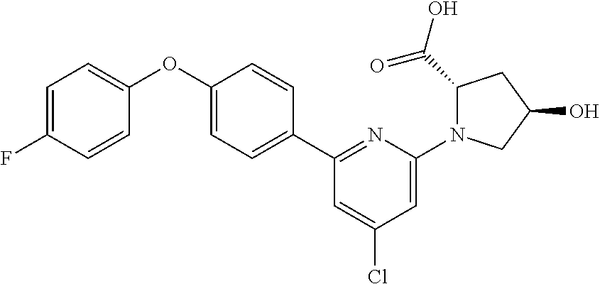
C1=C(F)C=CC(OC2=CC=C(C3=NC(N4C(C(O)=O)CC(O)C4)=CC(Cl)=C3)C=C2)=C1
